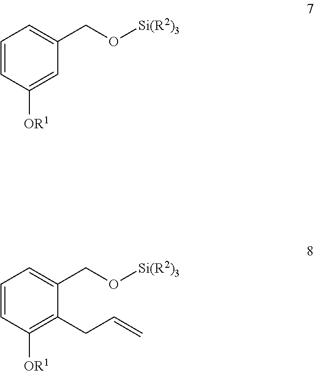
C1(CO[Si(R2)3])=CC=CC([OR1])=C1.C1(CO[Si(R2)3])=CC=CC([OR1])=C1CC=C
